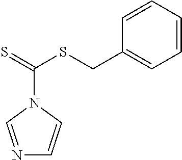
N1=CN(C(=S)SCC2=CC=CC=C2)C=C1
